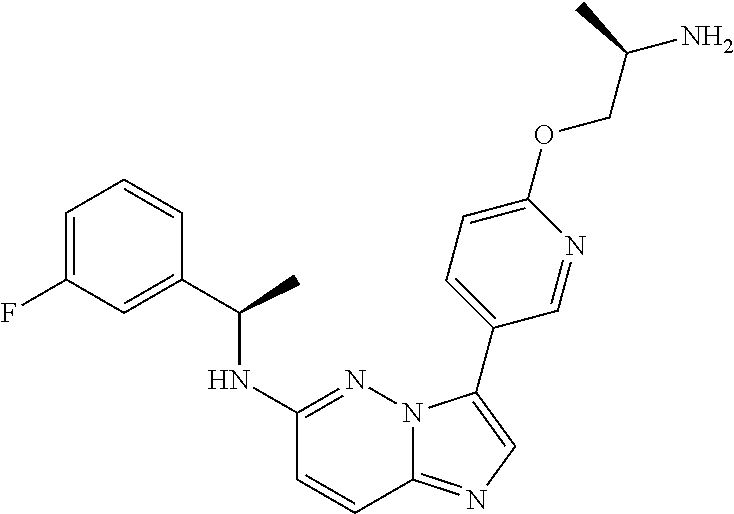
C1=C(F)C=C(C(NC2=NN3C(=NC=C3C3=CC=C(OCC(N)C)N=C3)C=C2)C)C=C1
